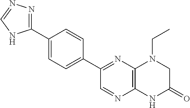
C12=C(N=C(C3=CC=C(C4=NN=CN4)C=C3)C=N1)N(CC)CC(=O)N2
